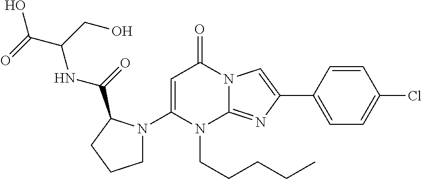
C1=C(N2CCCC2C(=O)NC(CO)C(=O)O)N(CCCCC)C2=NC(C3=CC=C(Cl)C=C3)=CN2C1=O
